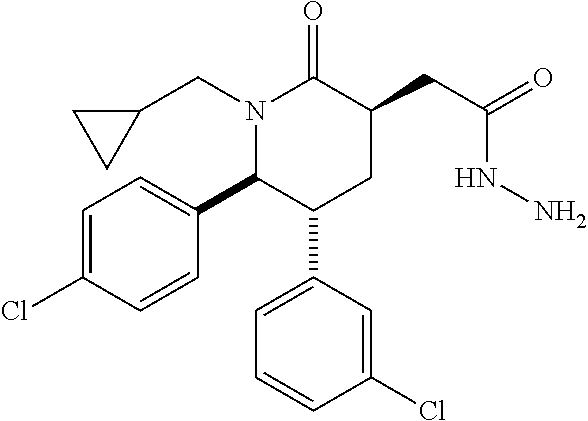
C1=C(Cl)C=CC(C2C(C3=CC=CC(Cl)=C3)CC(CC(=O)NN)C(=O)N2CC2CC2)=C1
